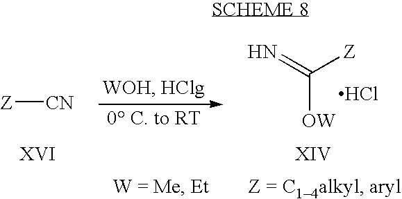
[Z][CN].N=C([Z])[OW].Cl
